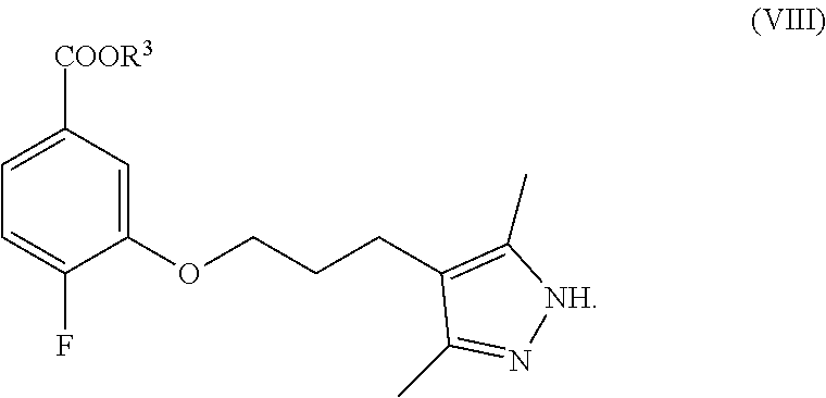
C1=C(F)C(OCCCC2=C(C)[NH]N=C2C)=CC([COOR3])=C1
